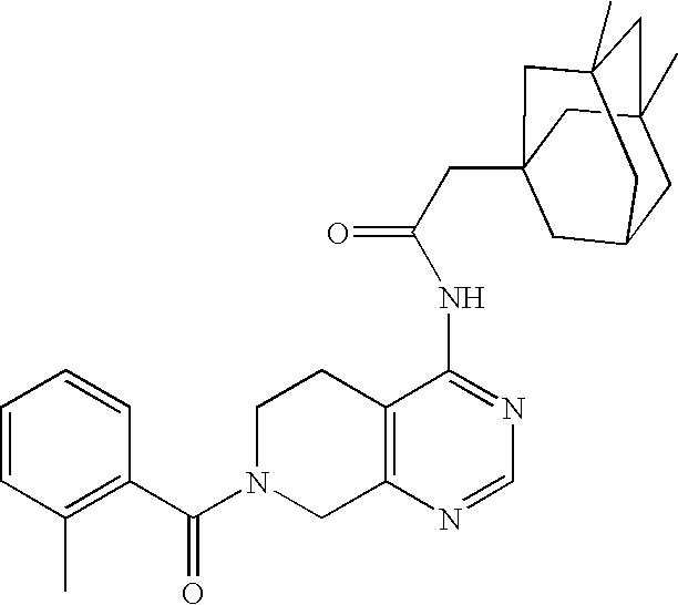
C1N(C(C2=C(C)C=CC=C2)=O)CC2=C(C1)C(NC(=O)CC13CC4CC(C)(CC(C)(C1)C4)C3)=NC=N2
